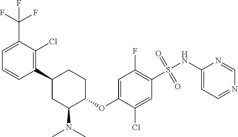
C1=CC(C2CC(N(C)C)C(OC3=CC(F)=C(S(=O)(=O)NC4=CC=NC=N4)C=C3Cl)CC2)=C(Cl)C(C(F)(F)F)=C1
